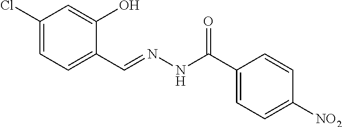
C1(Cl)=CC=C(C=NNC(C2=CC=C([NO2])C=C2)=O)C(O)=C1
